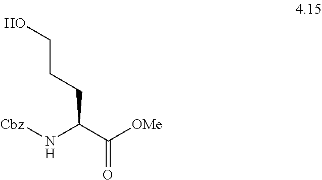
N(C(CCCO)C(=O)[OMe])[Cbz]
